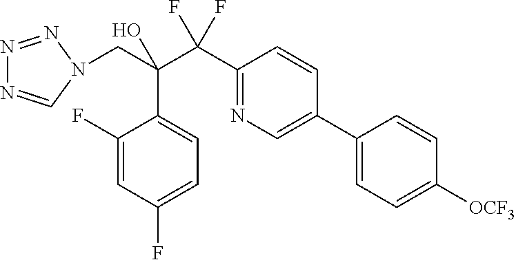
C1(C(C(CN2C=NN=N2)(O)C2=CC=C(F)C=C2F)(F)F)=NC=C(C2=CC=C([OCF3])C=C2)C=C1
